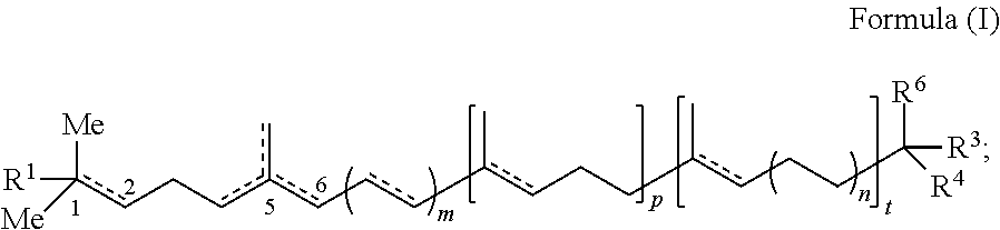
c(cCcc(c-cc-c(cCCc(cCCC([R6])([R3])[R4])C)C)c)([Me])([R1])[Me]
